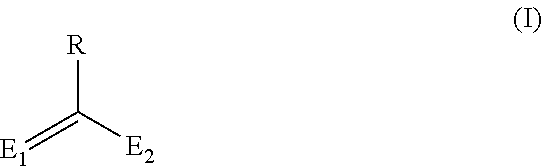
[R]C([E2])=[E1]
